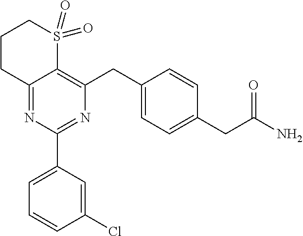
C1CC2=NC(C3=CC=CC(Cl)=C3)=NC(CC3=CC=C(CC(N)=O)C=C3)=C2S(=O)(=O)C1
